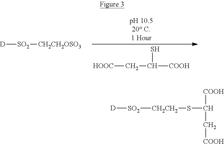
[D][SO2][CH2CH2OSO3].[HOOC]CC([COOH])S.[SO2]([CH2CH2]SC([COOH])C[COOH])[D]
